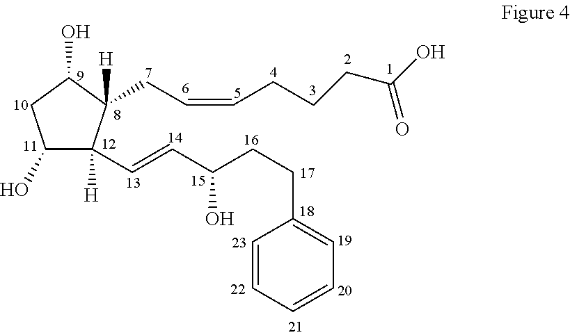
C1(O)C([H])(C=CC(O)CCC2=CC=CC=C2)C(CC=CCCCC(=O)O)([H])C(O)C1
